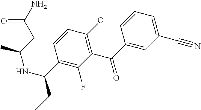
C1(C#N)=CC=CC(C(=O)C2=C(OC)C=CC(C(CC)NC(C)CC(N)=O)=C2F)=C1
